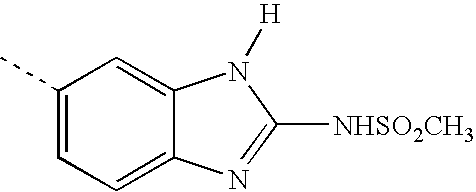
C1(C)=CC=C2C(=C1)N([H])C([NHSO2CH3])=N2
